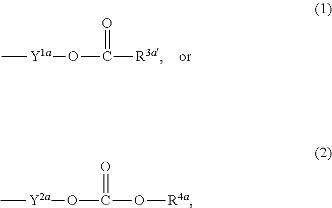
C([R3a])(O[Y1a]C)=O.C(O[Y2a]C)(=O)O[R4a]
